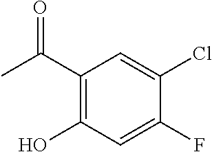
C1(C(C)=O)=C(O)C=C(F)C(Cl)=C1
